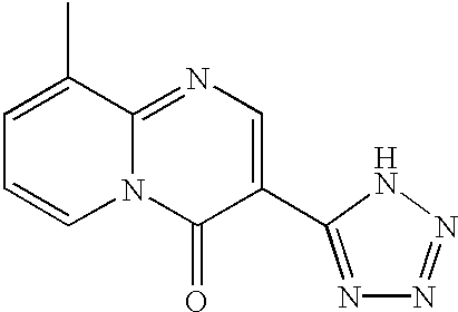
C1=C(C)C2=NC=C(C3=NN=NN3)C(=O)N2C=C1
